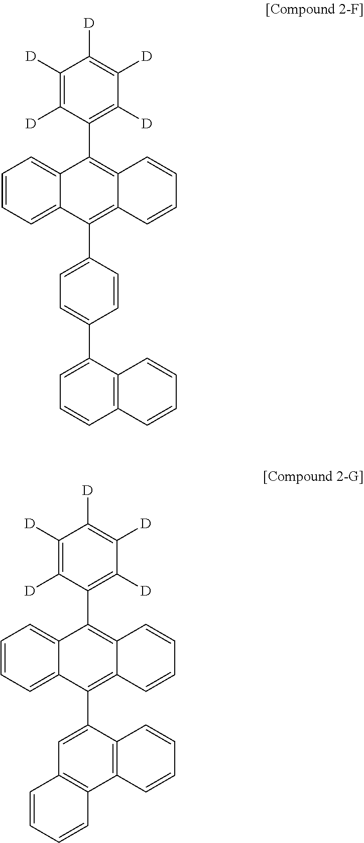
C1=CC=C2C(=C1)C(C1=C([D])C([D])=C([D])C([D])=C1[D])=C1C(=C2C2=CC3=C(C4=C2C=CC=C4)C=CC=C3)C=CC=C1.C1=CC=C2C(=C1)C(C1=C([D])C([D])=C([D])C([D])=C1[D])=C1C(=C2C2=CC=C(C3=CC=CC4=C3C=CC=C4)C=C2)C=CC=C1
